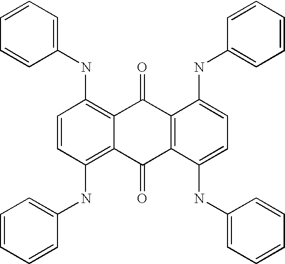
C1(NC2=C3C(=C(NC4=CC=CC=C4)C=C2)C(=O)C2=C(C3=O)C(NC3=CC=CC=C3)=CC=C2NC2=CC=CC=C2)=CC=CC=C1
